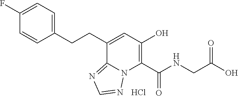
C(CC1=CC=C(F)C=C1)C1=CC(O)=C(C(NCC(O)=O)=O)N2C1=NC=N2.Cl
